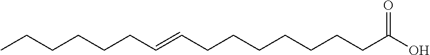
C(CCCC=CCCCCCCCC(O)=O)CC
